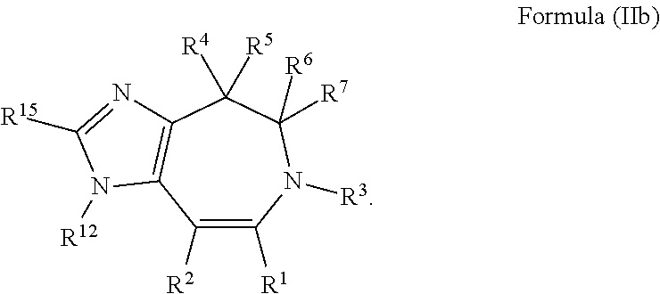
C1([R2])=C([R1])N([R3])C([R6])([R7])C([R4])([R5])C2=C1N([R12])C([R15])=N2
